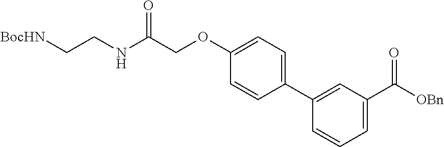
C1(OCC(NCC[BocHN])=O)=CC=C(C2=CC(C([OBn])=O)=CC=C2)C=C1
